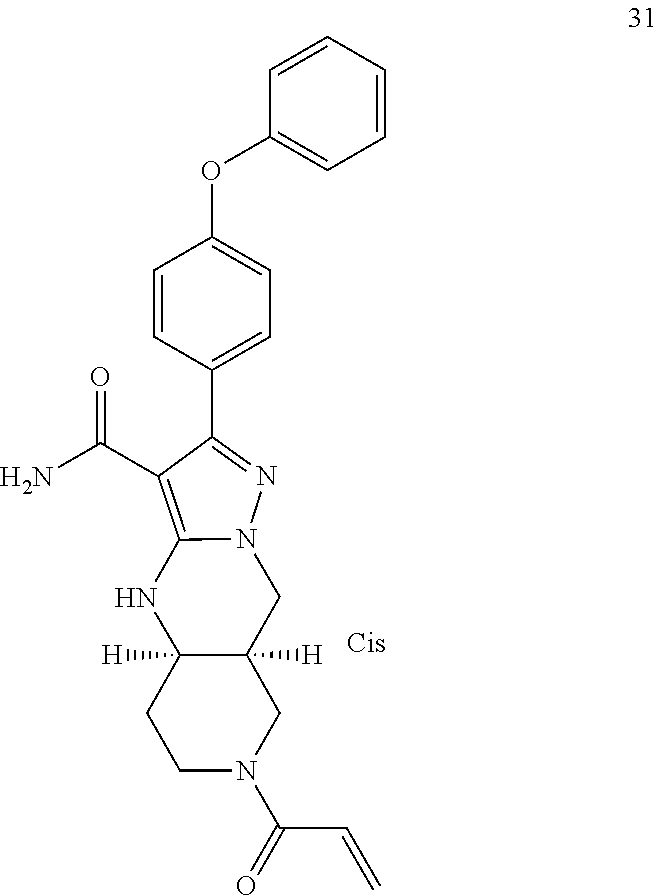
C1(C(N)=O)=C2N(N=C1C1=CC=C(OC3=CC=CC=C3)C=C1)CC1([H])C([H])(N2)CCN(C(C=C)=O)C1
